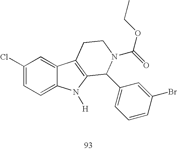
C1(Cl)=CC=C2C(=C1)C1=C(N2[H])C(C2=CC=CC(Br)=C2)N(C(OCC)=O)CC1
